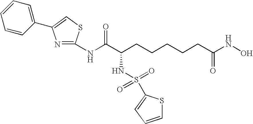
C1(NC(C(CCCCCC(NO)=O)NS(=O)(=O)C2=CC=CS2)=O)=NC(C2=CC=CC=C2)=CS1
